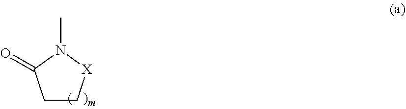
C1C[X]N(C)C1=O
